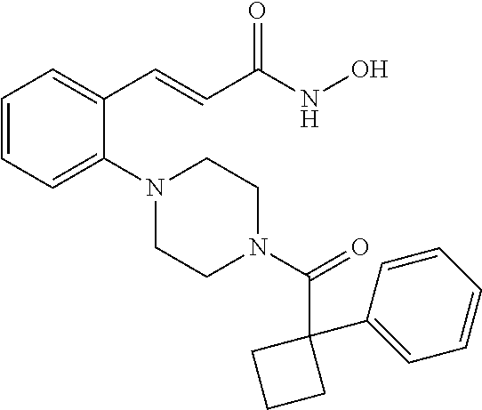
C1=CC=C(N2CCN(C(=O)C3(C4=CC=CC=C4)CCC3)CC2)C(C=CC(NO)=O)=C1
